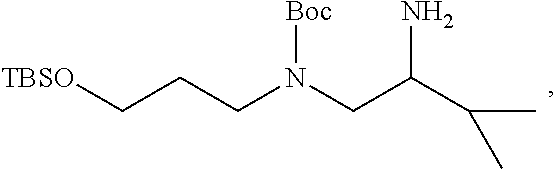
[TBSO]CCCN(CC(C(C)C)N)[Boc]
